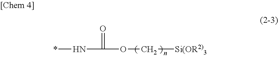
N(C(=O)OC[Si(OR2)3])*
